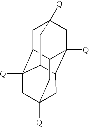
C1C2C3([Q])C4C5C([Q])(CC1([Q])C4)C2CC([Q])(C3)C5
